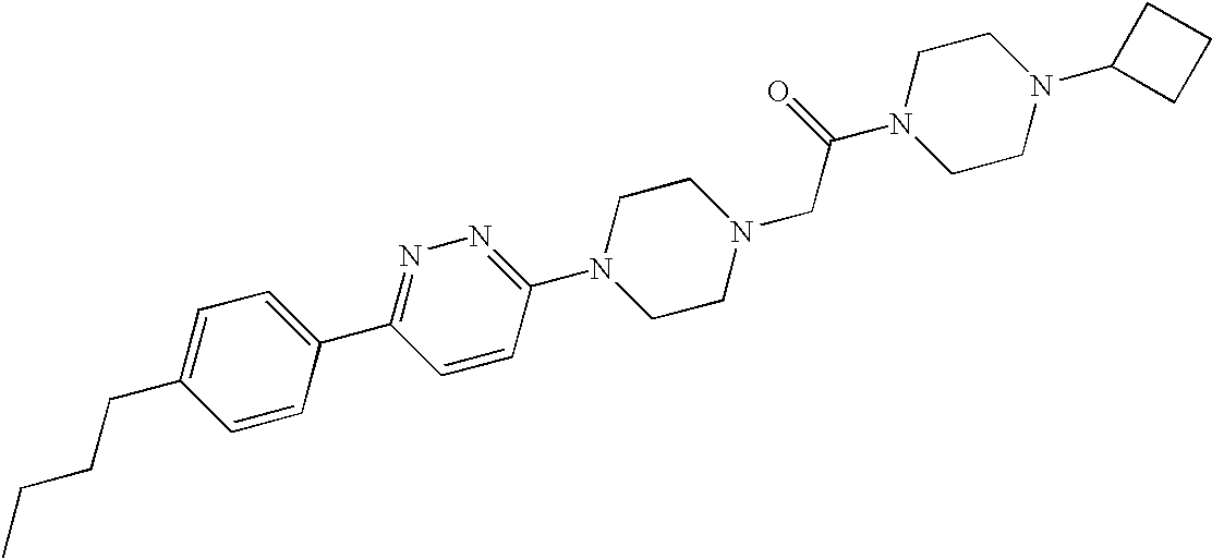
N1=C(C2=CC=C(CCCC)C=C2)C=CC(N2CCN(CC(N3CCN(C4CCC4)CC3)=O)CC2)=N1
